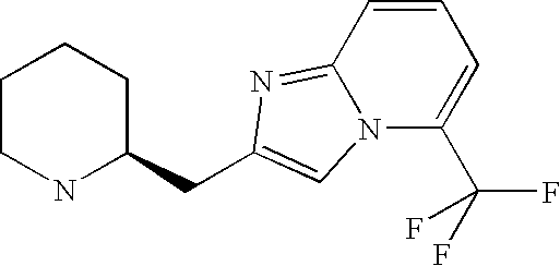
C1CNC(CC2=CN3C(=N2)C=CC=C3C(F)(F)F)CC1
